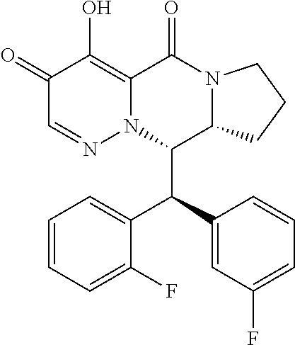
C1(=O)C=NN2C(=C1O)C(=O)N1C(C2C(C2=CC(F)=CC=C2)C2=CC=CC=C2F)CCC1
